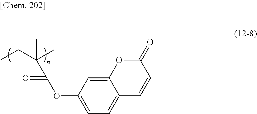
CCC(C)(C(=O)OC1=CC=C2C(=C1)OC(=O)C=C2)C
